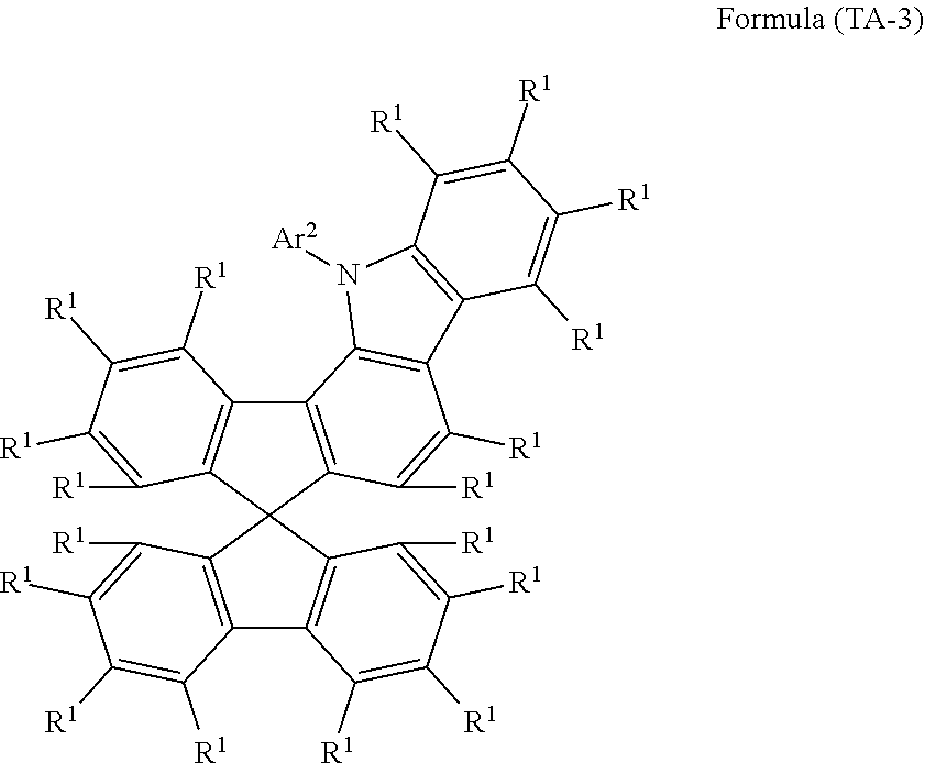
C12=C(C([R1])=C([R1])C([R1])=C1[R1])C1(C3=C2C([R1])=C([R1])C([R1])=C3[R1])C2=C(C3=C1C([R1])=C([R1])C([R1])=C3[R1])C1=C(C([R1])=C2[R1])C2=C(N1[Ar2])C([R1])=C([R1])C([R1])=C2[R1]
